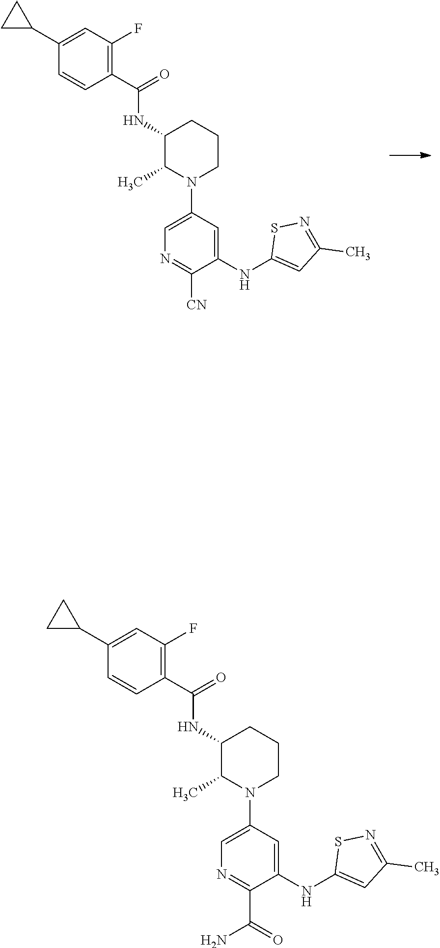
C1(NC2=CC(C)=NS2)=CC(N2CCCC(NC(C3=C(F)C=C(C4CC4)C=C3)=O)C2C)=CN=C1[CN].C1(NC2=CC(C)=NS2)=CC(N2CCCC(NC(C3=C(F)C=C(C4CC4)C=C3)=O)C2C)=CN=C1C(=O)N
